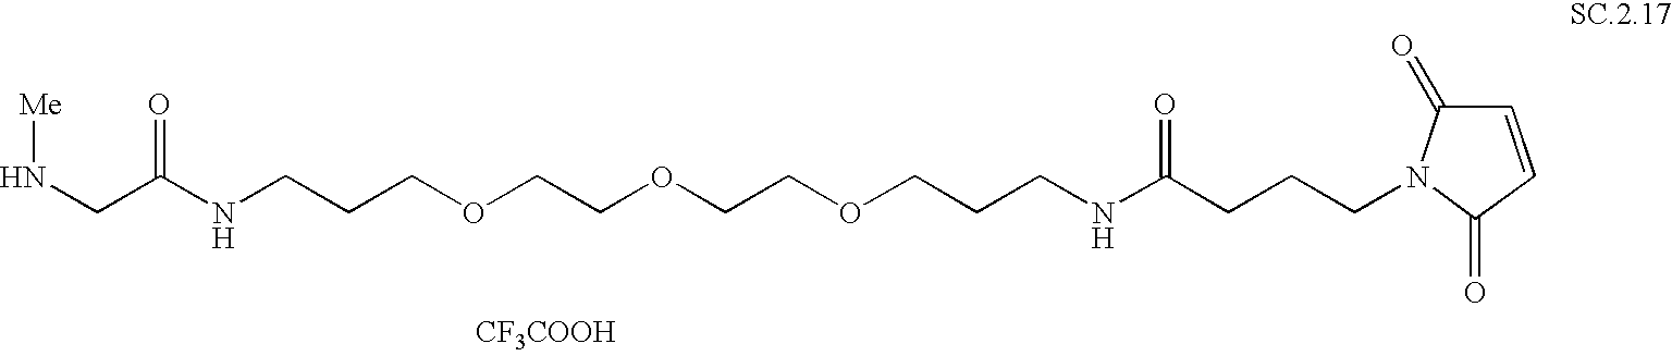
[CF3COOH].N(CCCOCCOCCOCCCNC(=O)CCCN1C(=O)C=CC1=O)C(=O)CN[Me]
